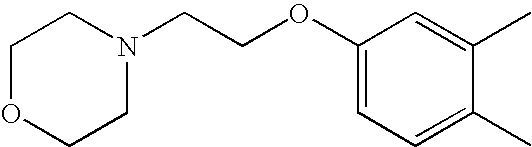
C1(C)=CC(OCCN2CCOCC2)=CC=C1C
